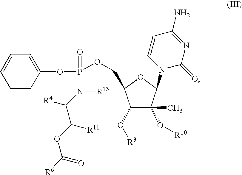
C1(O[R3])C(C)(O[R10])C(N2C(=O)N=C(N)C=C2)OC1COP(OC1=CC=CC=C1)(=O)N(C(C(OC([R6])=O)[R11])[R4])[R13]
